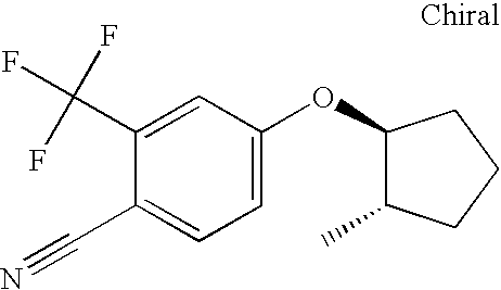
C1=C(OC2C(C)CCC2)C=C(C(F)(F)F)C(C#N)=C1
